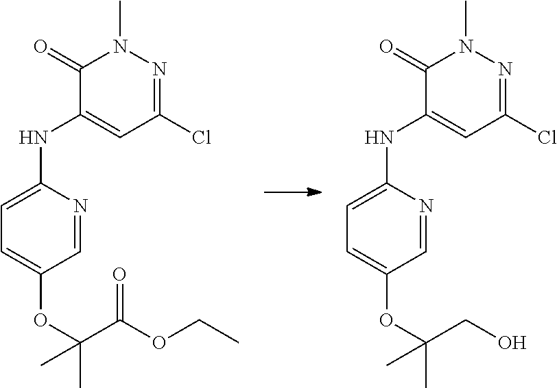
C1(=O)C(NC2=CC=C(OC(C(OCC)=O)(C)C)C=N2)=CC(Cl)=NN1C.C1(=O)C(NC2=CC=C(OC(CO)(C)C)C=N2)=CC(Cl)=NN1C
